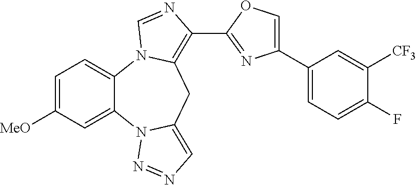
C1=C([MeO])C=C2C(=C1)N1C(=C(C3=NC(C4=CC=C(F)C([CF3])=C4)=CO3)N=C1)CC1=CN=NN21
